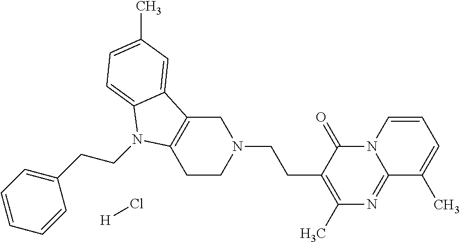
C1CN(CCC2=C(C)N=C3N(C2=O)C=CC=C3C)CC2=C1N(CCC1=CC=CC=C1)C1=CC=C(C)C=C21.[H]Cl
